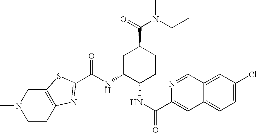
C1C2=C(CN(C)C1)SC(C(NC1C(NC(C3=CC4=CC=C(Cl)C=C4C=N3)=O)CCC(C(N(CC)C)=O)C1)=O)=N2
